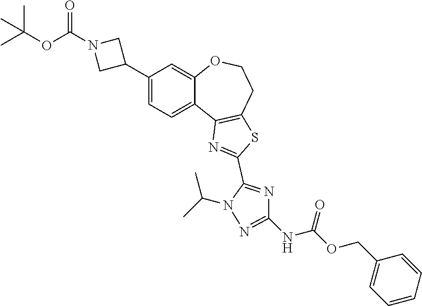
C1(C2CN(C(=O)OC(C)(C)C)C2)=CC=C2C(=C1)OCCC1=C2N=C(C2=NC(NC(OCC3=CC=CC=C3)=O)=NN2C(C)C)S1
